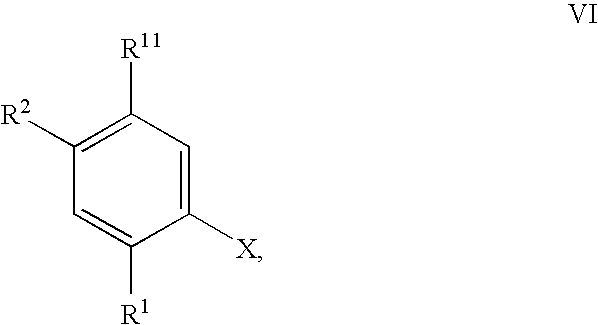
C1([X])=CC([R11])=C([R2])C=C1[R1]
